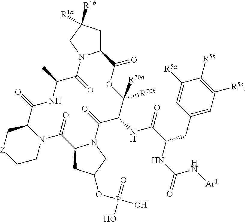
C12CC([R1a])([R1b])CN1C(=O)C(C)NC(=O)C1C[Z]CCN1C(=O)C1CC(OP(O)(=O)O)CN1C(=O)C(NC(C(NC(=O)N[Ar1])CC1=CC([R5c])=C([R5b])C([R5a])=C1)=O)C([R70b])([R70a])OC2=O
